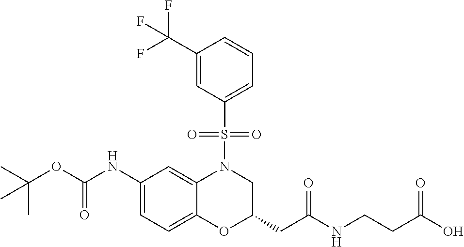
C1(NC(OC(C)(C)C)=O)=CC=C2C(=C1)N(S(C1=CC=CC(C(F)(F)F)=C1)(=O)=O)CC(CC(=O)NCCC(O)=O)O2
